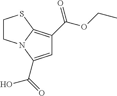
C1=C(C(=O)O)N2C(=C1C(OCC)=O)SCC2
